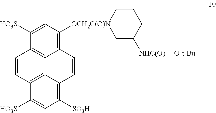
C12=C([OCH2C(O)N]3CC([NHC(O)][O-t-Bu])CCC3)C=C([HO3S])C3=C1C1=C(C=C3)C([HO3S])=CC([SO3H])=C1C=C2
